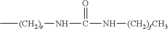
C[(CH2)e]NC(N[(CH2)fCH3])=O
